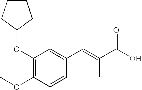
O(C1=C(OC)C=CC(C=C(C(O)=O)C)=C1)C1CCCC1
